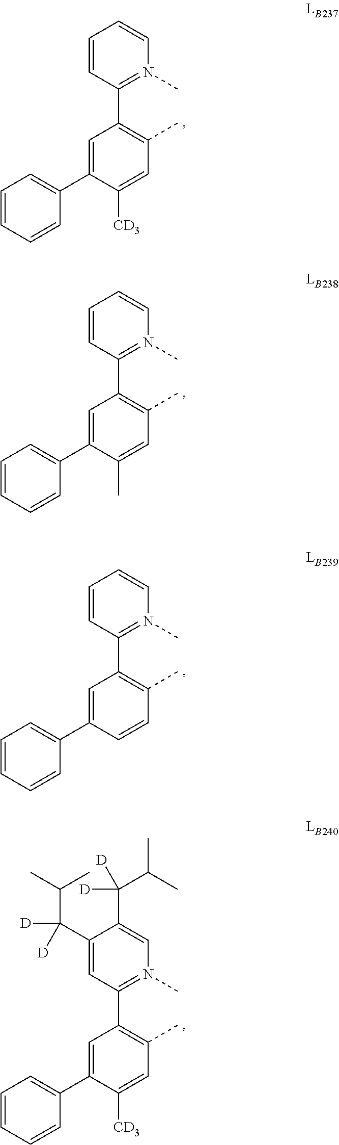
C1=CC(C2=C(C)C=C([CD3])C(C3=CC=CC=C3)=C2)=N(C)C=C1.C1=CC(C2=C(C)C=C(C)C(C3=CC=CC=C3)=C2)=N(C)C=C1.C1=CC(C2=C(C)C=CC(C3=CC=CC=C3)=C2)=N(C)C=C1.C1(C(C(C)C)([D])[D])=CC(C2=C(C)C=C([CD3])C(C3=CC=CC=C3)=C2)=N(C)C=C1C([D])([D])C(C)C
